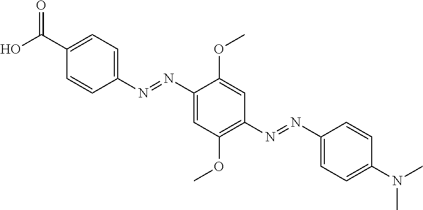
C1(N=NC2=CC(OC)=C(N=NC3=CC=C(N(C)C)C=C3)C=C2OC)=CC=C(C(O)=O)C=C1
